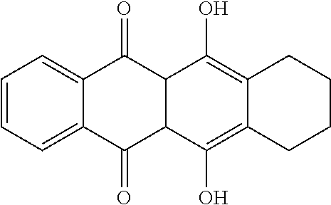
C1=C2C(=CC=C1)C(=O)C1C(C2=O)C(O)=C2C(=C1O)CCCC2
